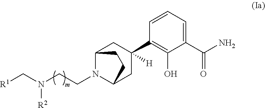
C(N(CCN1C2CC(C3=C(O)C(C(N)=O)=CC=C3)([H])CC1CC2)[R2])[R1]
